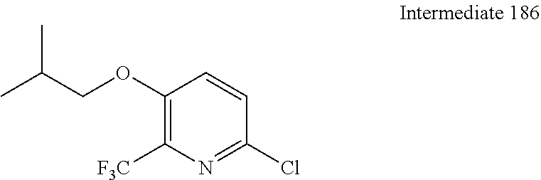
C1=CC(Cl)=NC([F3C])=C1OCC(C)C
